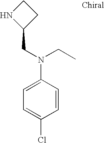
C(N(C1=CC=C(Cl)C=C1)CC1CCN1)C
